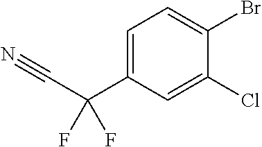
C(C(C1=CC=C(Br)C(Cl)=C1)(F)F)#N
